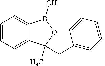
C1=CC=C2C(=C1)B(O)OC2(C)CC1=CC=CC=C1
